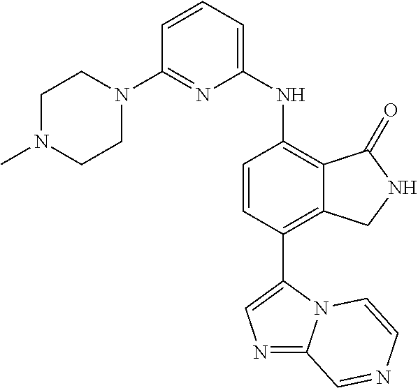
C1=CC=C(NC2=C3C(=C(C4=CN=C5N4C=CN=C5)C=C2)CNC3=O)N=C1N1CCN(C)CC1
